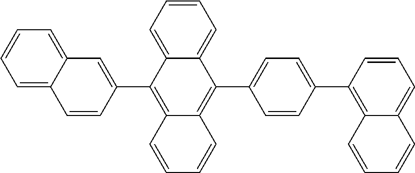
C1=CC=C2C(=C1)C(C1=CC=C(C3=C4C(=CC=C3)C=CC=C4)C=C1)=C1C(=C2C2=CC3=CC=CC=C3C=C2)C=CC=C1
